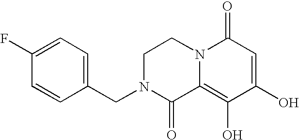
C1N(CC2=CC=C(F)C=C2)C(=O)C2=C(O)C(O)=CC(=O)N2C1
